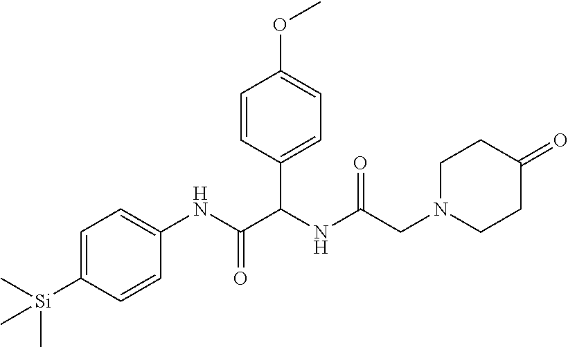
C1=C([Si](C)(C)C)C=CC(NC(=O)C(NC(CN2CCC(=O)CC2)=O)C2=CC=C(OC)C=C2)=C1
